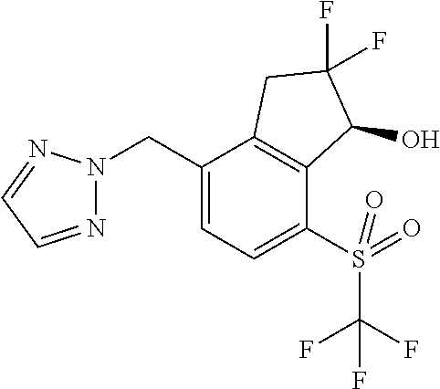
C(C1=CC=C(S(C(F)(F)F)(=O)=O)C2=C1CC(F)(F)C2O)N1N=CC=N1
